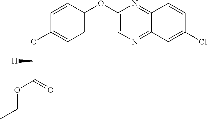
C1(OC2=CC=C(OC(C(=O)OCC)(C)[H])C=C2)=CN=C2C(=N1)C=CC(Cl)=C2
